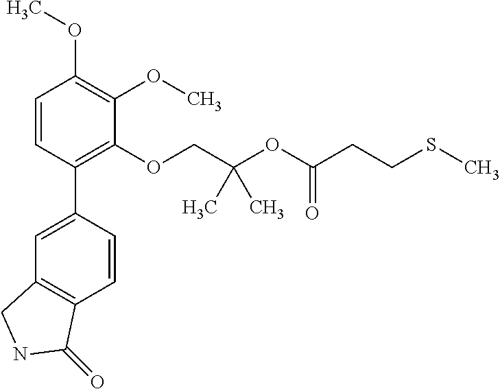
C1=CC(C2=CC3=C(C=C2)C(=O)NC3)=C(OCC(OC(CCSC)=O)(C)C)C(OC)=C1OC
